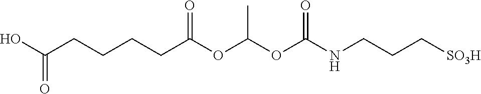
C(CCCCC(OC(OC(NCCC[SO3H])=O)C)=O)(O)=O
